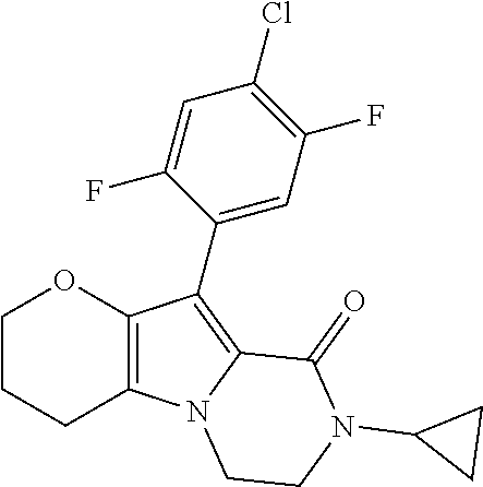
C12=C(C(C3=CC(F)=C(Cl)C=C3F)=C3N1CCN(C1CC1)C3=O)OCCC2
